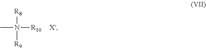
CN([R10])([R8])[R9].[X-]
